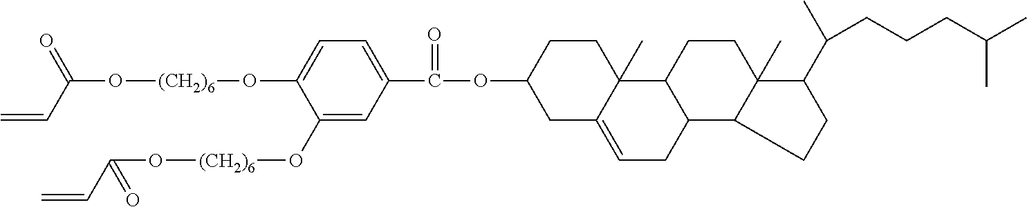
C=CC(O[(CH2)6]OC1=CC=C(C(=O)OC2CC3=CCC4C(C3(C)CC2)CCC2(C)C4CCC2C(C)CCCC(C)C)C=C1O[(CH2)6]OC(C=C)=O)=O
